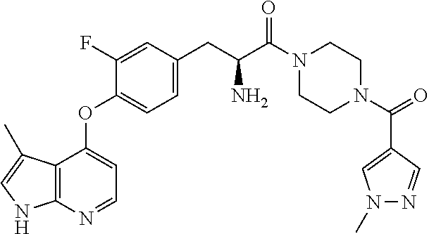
C1CN(C(C2=CN(C)N=C2)=O)CCN1C(C(CC1=CC=C(OC2=CC=NC3=C2C(C)=CN3)C(F)=C1)N)=O
